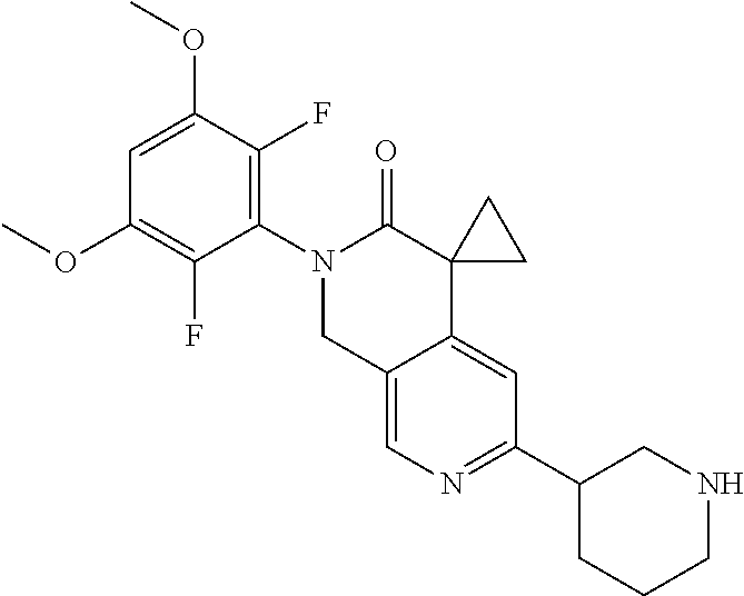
C1=C(OC)C(F)=C(N2CC3=CN=C(C4CCCNC4)C=C3C3(C2=O)CC3)C(F)=C1OC
